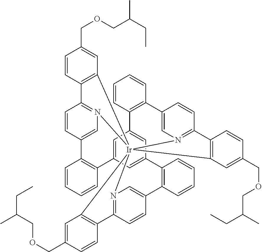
C12=CN3=C(C=C1)C1=C(C=C(COCC(CC)C)C=C1)[Ir]3145N3=C(C=CC(=C3)C3=C(C6=CC(=CC(=C6)C6=C2C=CC=C6)C2=C(C=CC=C2)C2=CN1=C(C=C2)C1=C4C=C(COCC(C)CC)C=C1)C=CC=C3)C1=C5C=C(COCC(CC)C)C=C1
